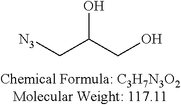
C(C[N3])(CO)O
